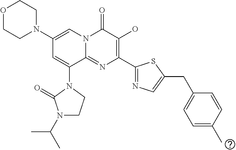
O1CCN(C2=CN3C(=NC(C4=NC=C(CC5=CC=C(C)C=C5)S4)=C(O)C3=O)C(N3C(=O)N(C(C)C)CC3)=C2)CC1
